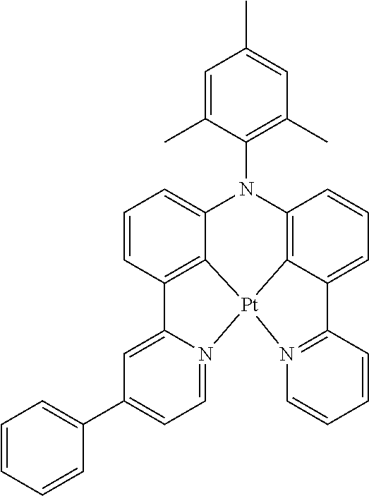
C1=CC2=C3C(=C1)N(C1=C(C)C=C(C)C=C1C)C1=C4C(=CC=C1)C1=N(C=CC=C1)[Pt]34N1=CC=C(C3=CC=CC=C3)C=C21
